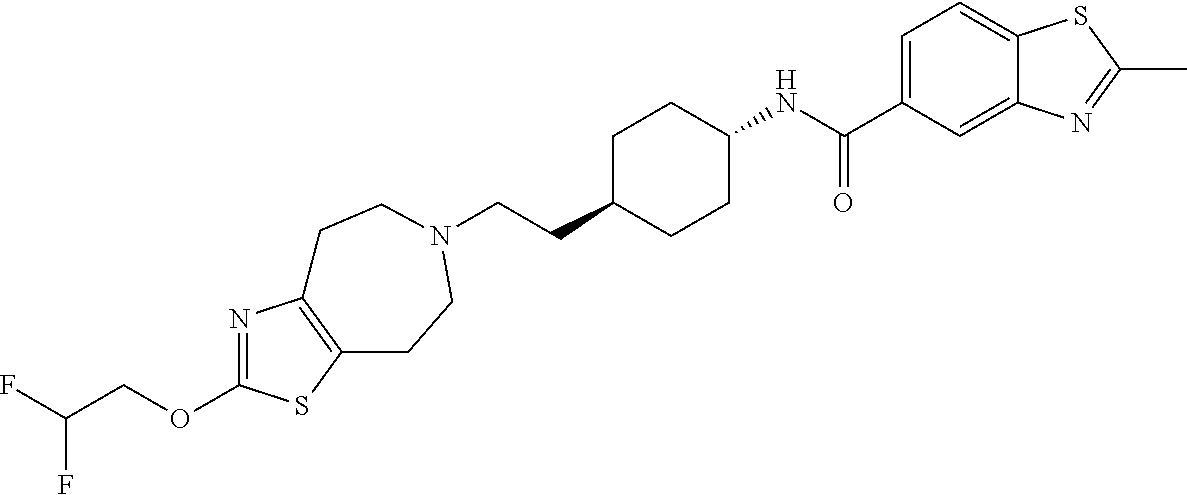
C(CC1CCC(NC(C2=CC=C3C(=C2)N=C(C)S3)=O)CC1)N1CCC2=C(N=C(OCC(F)F)S2)CC1
